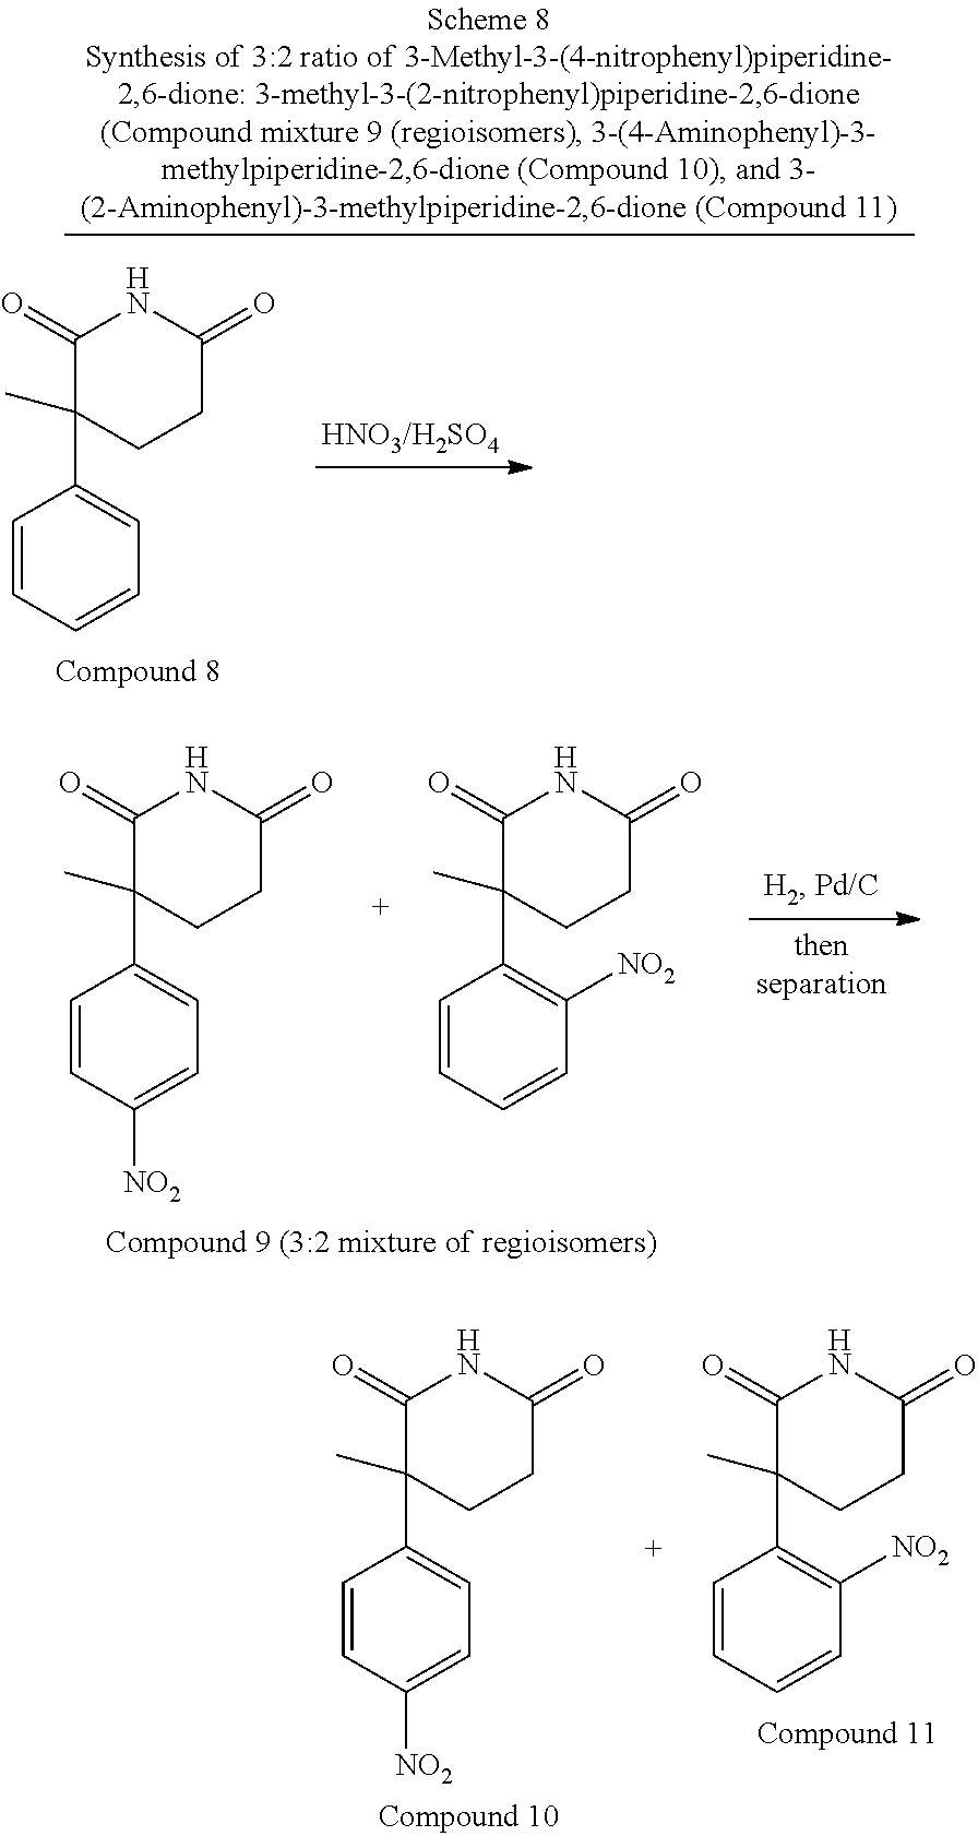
C1=CC(C2(C)C(=O)NC(=O)CC2)=CC=C1.C1=CC(C2(C)C(=O)NC(=O)CC2)=CC=C1[NO2].C1=CC(C2(C)C(=O)NC(=O)CC2)=C([NO2])C=C1.C1=CC(C2(C)C(=O)NC(=O)CC2)=CC=C1[NO2].C1=CC(C2(C)C(=O)NC(=O)CC2)=C([NO2])C=C1
